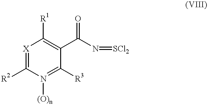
[X]1=C([R2])N([(O)n])=C([R3])C(C(N=[SCl2])=O)=C1[R1]
